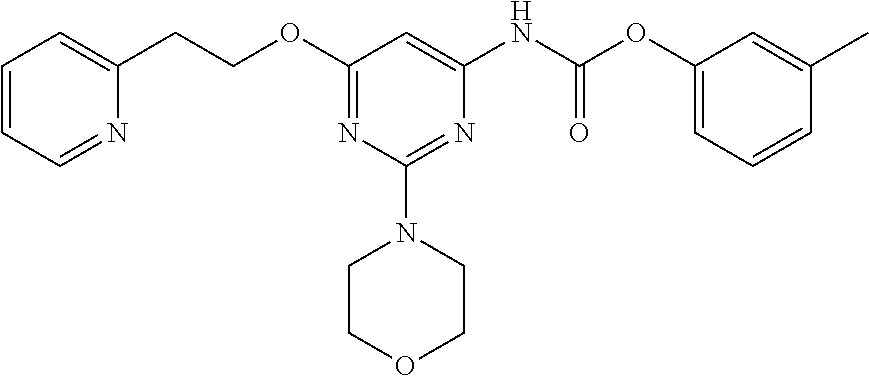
N(C1=CC(OCCC2=CC=CC=N2)=NC(N2CCOCC2)=N1)C(OC1=CC=CC(C)=C1)=O
